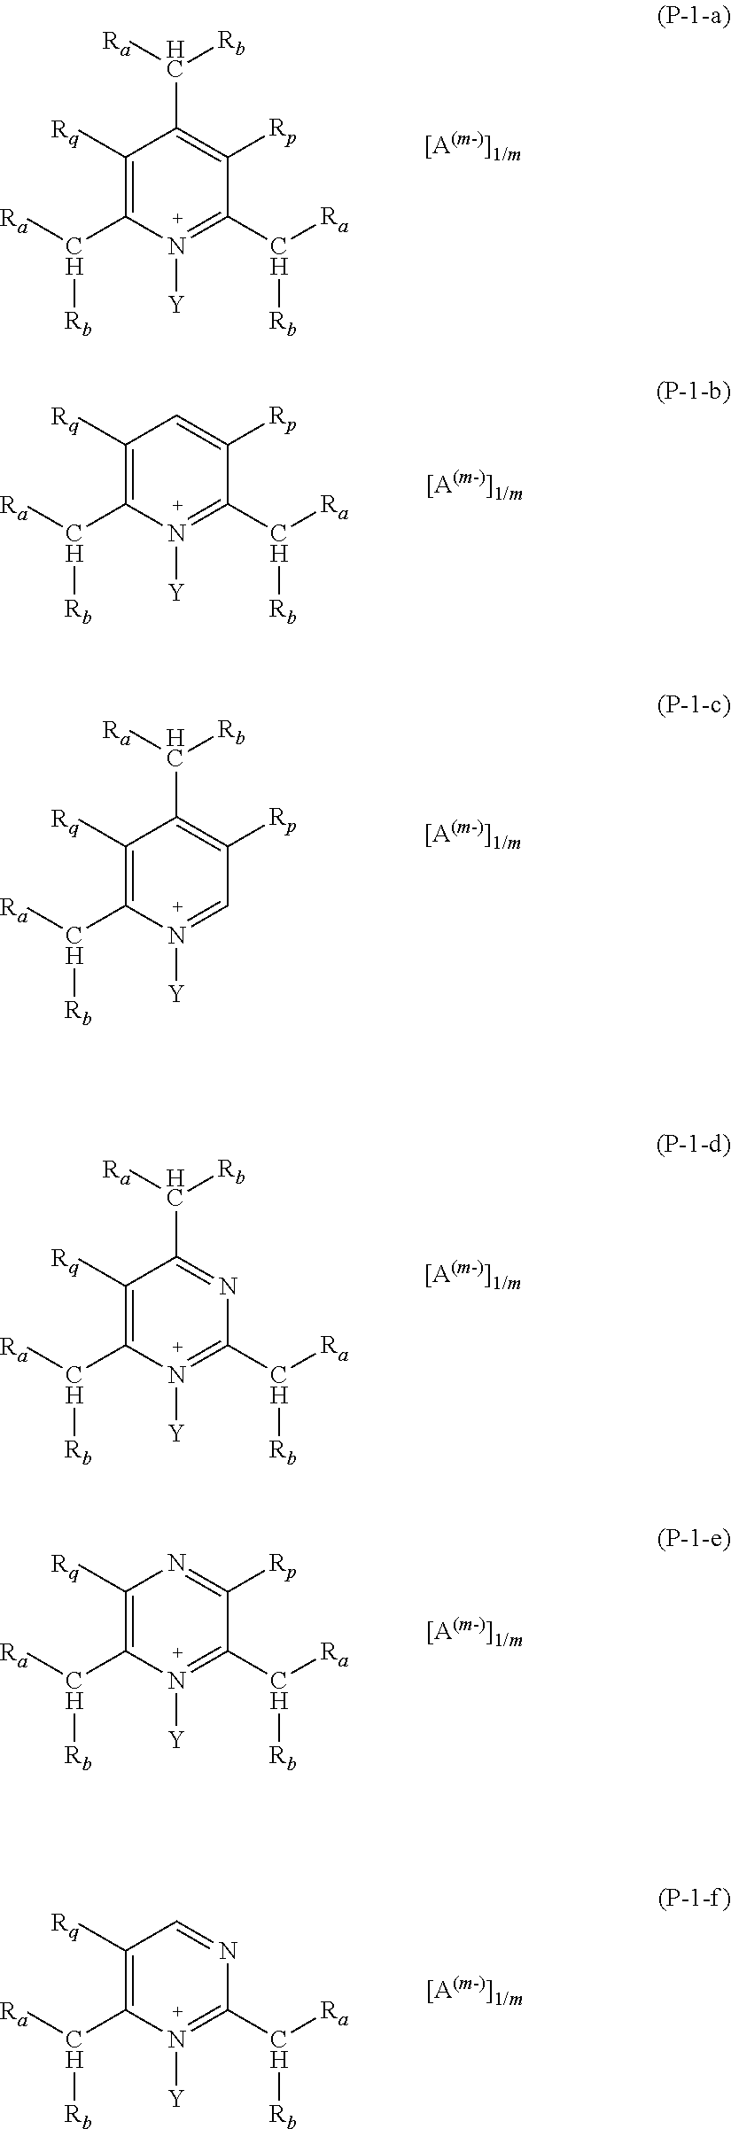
C1([Rq])=C(C([Ra])[Rb])N([Y])=C(C([Ra])[Rb])C([Rp])=C1C([Ra])[Rb].C1([Rq])=C(C([Ra])[Rb])N([Y])=C(C([Ra])[Rb])C([Rp])=C1.C1([Rq])=C(C([Ra])[Rb])N([Y])=CC([Rp])=C1C([Ra])[Rb].C1([Rq])=C(C([Ra])[Rb])N([Y])=C(C([Ra])[Rb])N=C1C([Ra])[Rb].C1([Rq])=C(C([Ra])[Rb])N([Y])=C(C([Ra])[Rb])C([Rp])=N1.C1([Rq])=C(C([Ra])[Rb])N([Y])=C(C([Ra])[Rb])N=C1
